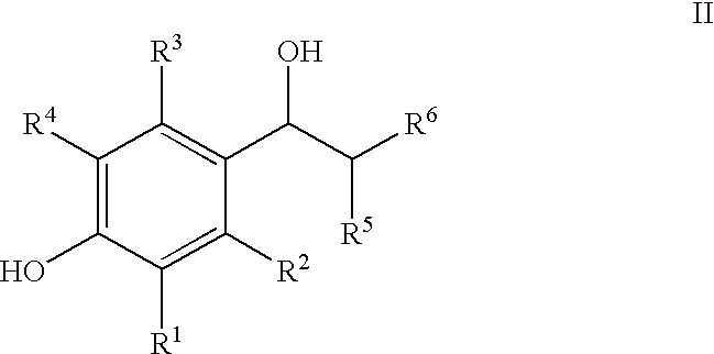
C1([R4])=C(O)C([R1])=C([R2])C(C(C([R5])[R6])O)=C1[R3]
